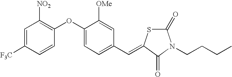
C1=C([F3C])C=CC(OC2=CC=C(C=C3SC(=O)N(CCCC)C3=O)C=C2[OMe])=C1[NO2]
